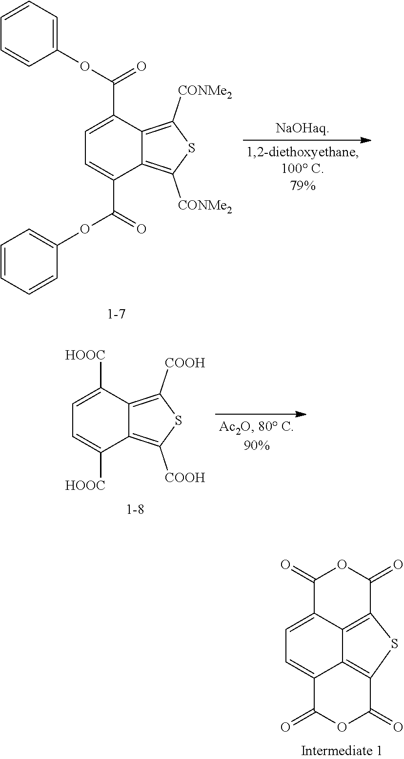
C1=C2C(=O)OC(=O)C3=C2C2=C(C(=O)OC(=O)C2=C1)S3.C1=C([HOOC])C2=C([COOH])SC([COOH])=C2C([HOOC])=C1.C1=C(C(=O)OC2=CC=CC=C2)C2=C([CONMe2])SC([CONMe2])=C2C(C(OC2=CC=CC=C2)=O)=C1
